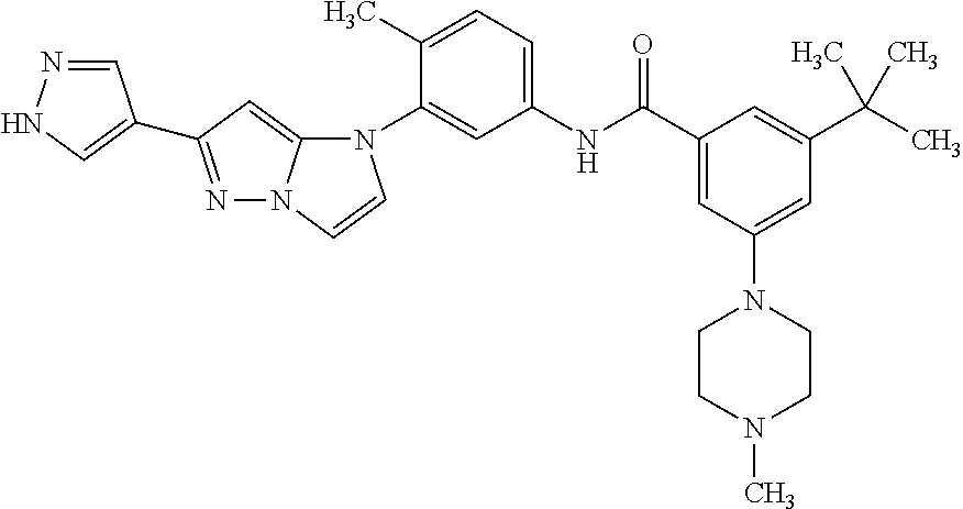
C1(C)=CC=C(NC(C2=CC(N3CCN(C)CC3)=CC(C(C)(C)C)=C2)=O)C=C1N1C2=CC(C3=CNN=C3)=NN2C=C1
